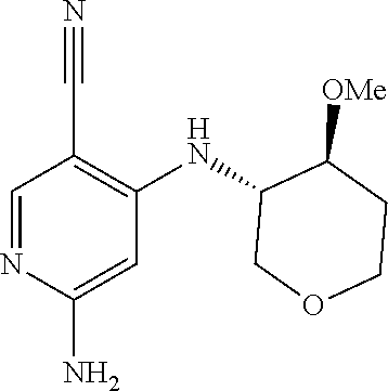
C1=NC(N)=CC(NC2COCCC2[OMe])=C1C#N
